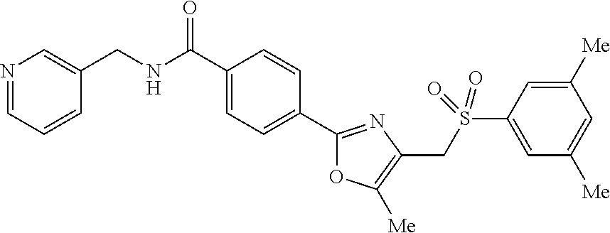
C1(C(NCC2=CN=CC=C2)=O)=CC=C(C2=NC(CS(C3=CC([Me])=CC([Me])=C3)(=O)=O)=C([Me])O2)C=C1
